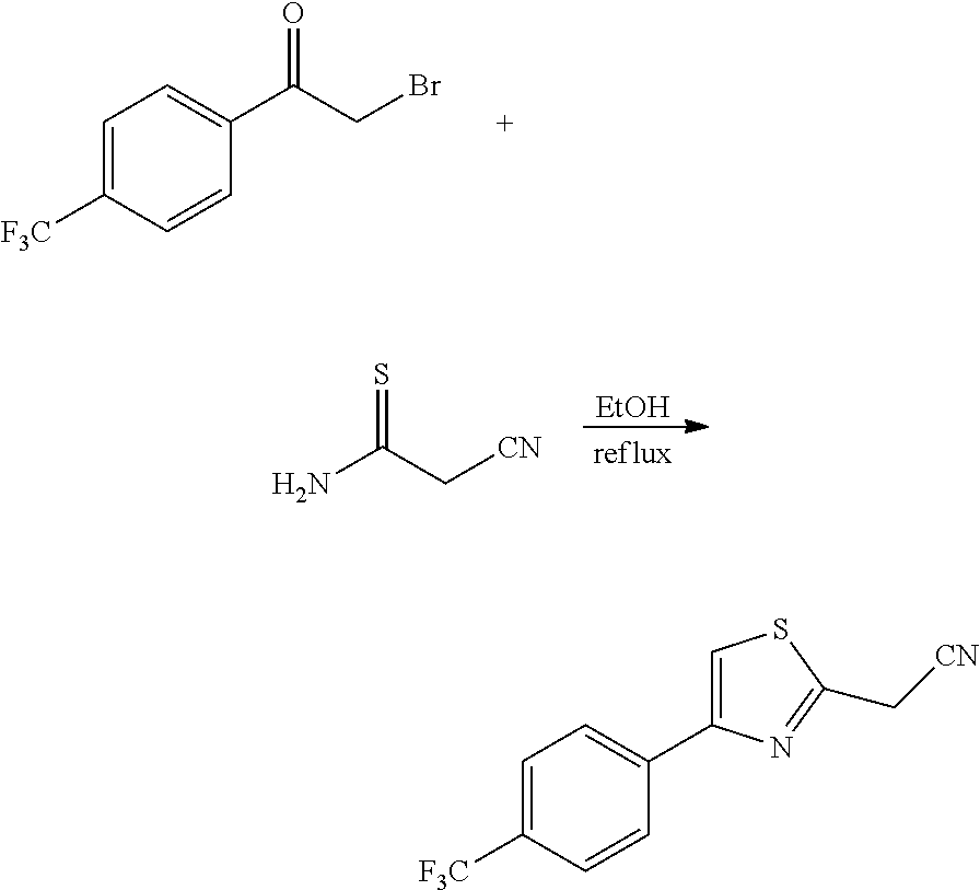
C1=C([F3C])C=CC(C(CBr)=O)=C1.[EtOH].NC(C[CN])=S.C1=C([F3C])C=CC(C2=CSC(C[CN])=N2)=C1
